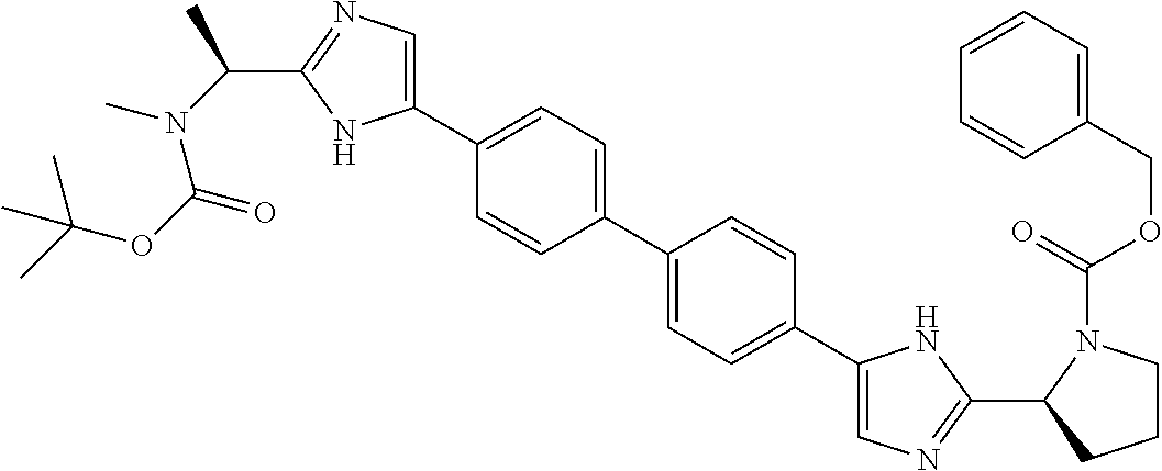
C1(C2=CC=C(C3=CN=C(C4N(C(=O)OCC5=CC=CC=C5)CCC4)N3)C=C2)=CC=C(C2=CN=C(C(C)N(C)C(OC(C)(C)C)=O)N2)C=C1
